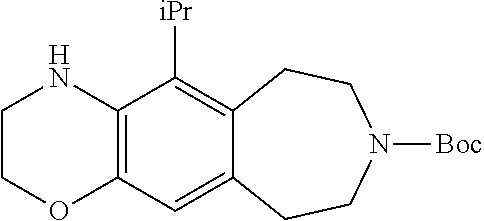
C12=C(NCCO1)C([iPr])=C1C(=C2)CCN([Boc])CC1
